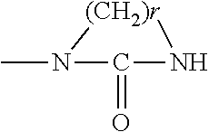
[(CH2)r]1NC(=O)N1C
